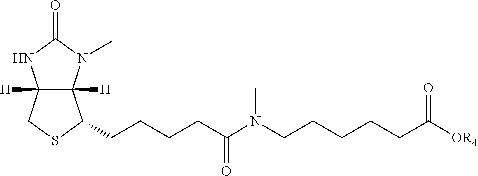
C12([H])C([H])(N(C)C(=O)N1)C(CCCCC(N(CCCCCC([OR4])=O)C)=O)SC2
